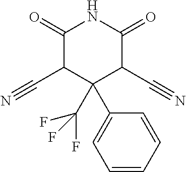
C1(=O)C(C#N)C(C(F)(F)F)(C2=CC=CC=C2)C(C#N)C(=O)N1
